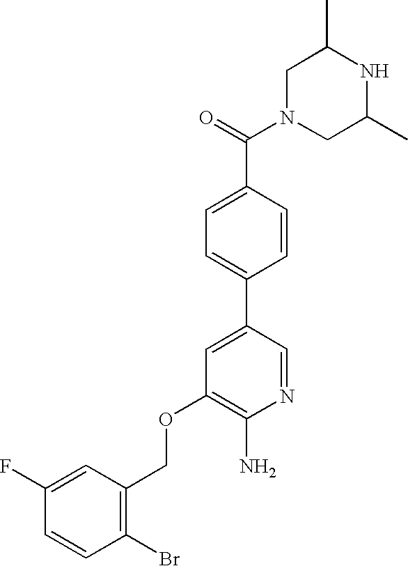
C1N(C(=O)C2=CC=C(C3=CC(OCC4=C(Br)C=CC(F)=C4)=C(N)N=C3)C=C2)CC(C)NC1C
